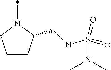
C1CC(CNS(=O)(=O)N(C)C)N(*)C1
